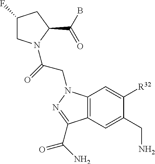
C1(F)CN(C(=O)CN2C3=C(C=C(CN)C([R32])=C3)C(C(=O)N)=N2)C(C(B)=O)C1
